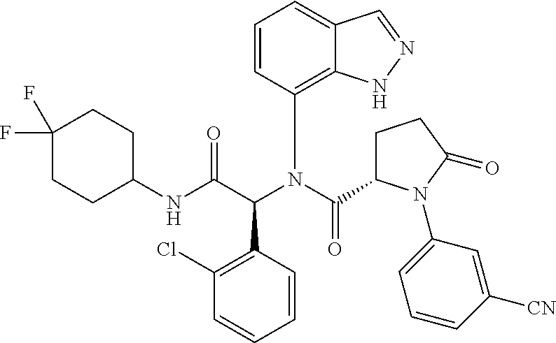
C1(NC(C(N(C(=O)C2CCC(=O)N2C2=CC=CC([CN])=C2)C2=C3C(=CC=C2)C=NN3)C2=C(Cl)C=CC=C2)=O)CCC(F)(F)CC1
